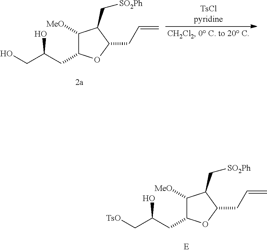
C1([MeO])C(CC(C[TsO])O)OC(CC=C)C1C[SO2Ph].C1([MeO])C(CC(CO)O)OC(CC=C)C1C[SO2Ph]
